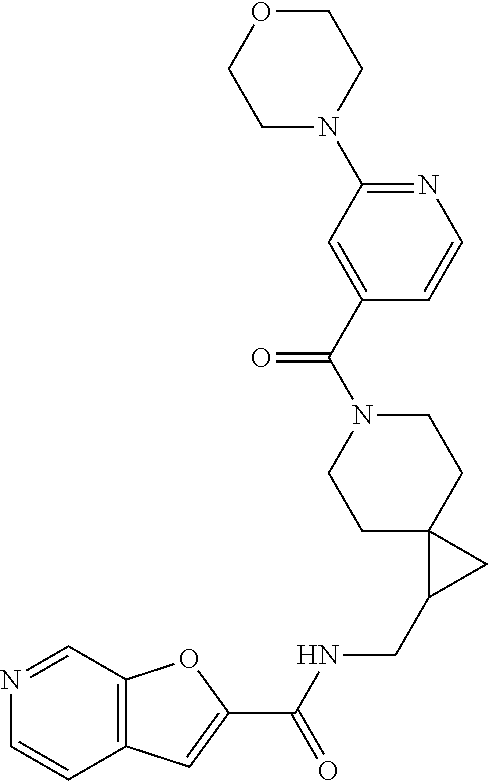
C12=C(C=NC=C1)OC(C(NCC1CC13CCN(C(=O)C1=CC(N4CCOCC4)=NC=C1)CC3)=O)=C2
